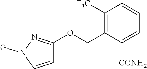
C1=CN([G])N=C1OCC1=C([F3C])C=CC=C1[CONH2]
